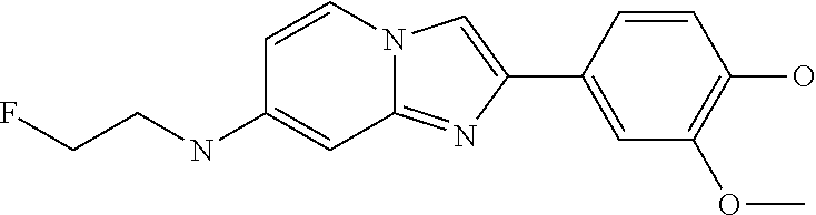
C1=CN2C(=NC(C3=CC(OC)=C(O)C=C3)=C2)C=C1NCCF
